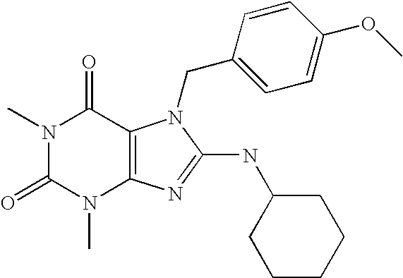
N1(C)C(=O)N(C)C2=C(C1=O)N(CC1=CC=C(OC)C=C1)C(NC1CCCCC1)=N2
